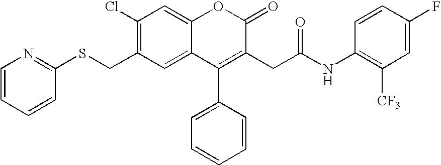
C1=CC=CC(SCC2=C(Cl)C=C3C(=C2)C(C2=CC=CC=C2)=C(CC(=O)NC2=C([CF3])C=C(F)C=C2)C(=O)O3)=N1
